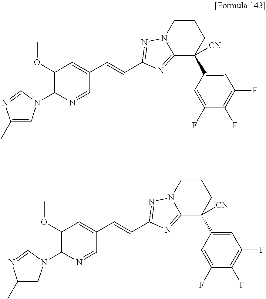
C1(C)=CN(C2=C(OC)C=C(C=CC3=NN4CCCC(C5=CC(F)=C(F)C(F)=C5)([CN])C4=N3)C=N2)C=N1.C1(C)=CN(C2=C(OC)C=C(C=CC3=NN4CCCC(C5=CC(F)=C(F)C(F)=C5)([CN])C4=N3)C=N2)C=N1
